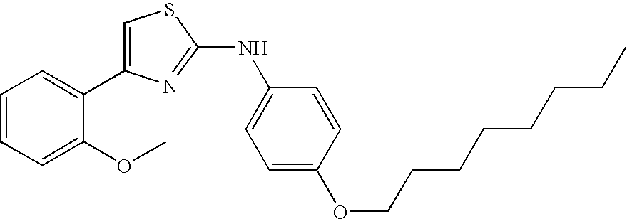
C1=C(C2=CC=CC=C2OC)N=C(NC2=CC=C(OCCCCCCCC)C=C2)S1
